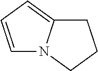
C1C2=CC=CN2CC1
